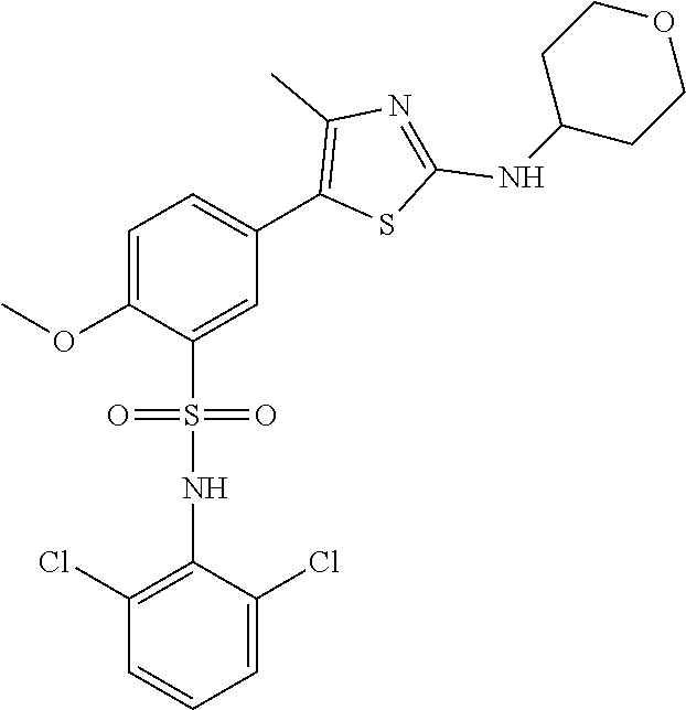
COC1=CC=C(C2=C(C)N=C(NC3CCOCC3)S2)C=C1S(NC1=C(Cl)C=CC=C1Cl)(=O)=O
